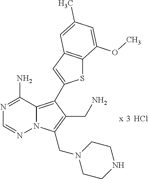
Cl.N12C(=C(C3=CC4=C(S3)C(OC)=CC(C)=C4)C(CN)=C1CN1CCNCC1)C(N)=NC=N2
